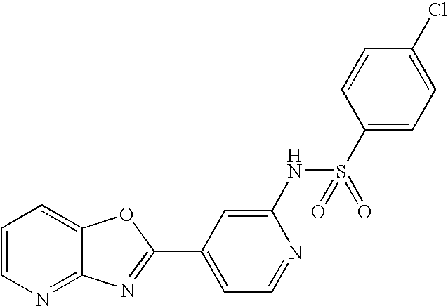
C12=NC=CC=C1OC(C1=CC=NC(NS(C3=CC=C(Cl)C=C3)(=O)=O)=C1)=N2
